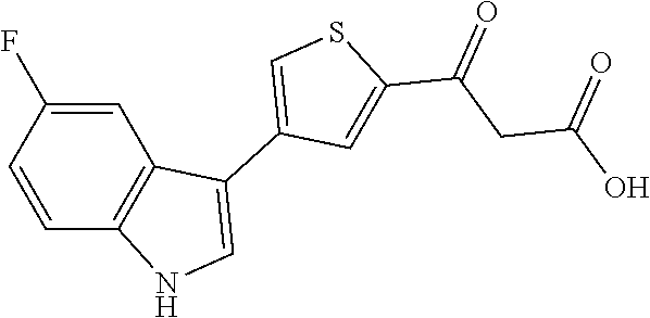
C1=C(F)C=CC2=C1C(C1=CSC(C(CC(O)=O)=O)=C1)=CN2
